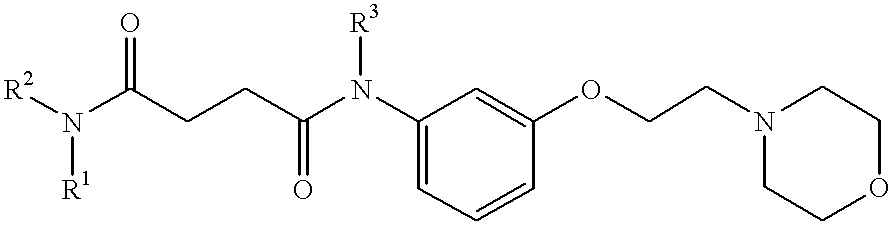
O=C(N(C1=CC=CC(OCCN2CCOCC2)=C1)[R3])CCC(N([R2])[R1])=O
